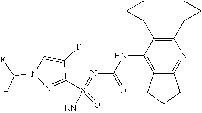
C1(NC(N=S(N)(=O)C2=NN(C(F)F)C=C2F)=O)=C2CCCC2=NC(C2CC2)=C1C1CC1
